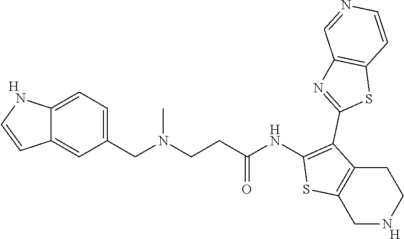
[H].C1(NC(CCN(CC2=CC=C3C(=C2)C=CN3)C)=O)=C(C2=NC3=C(S2)C=CN=C3)C2=C(S1)CNCC2.[H]
